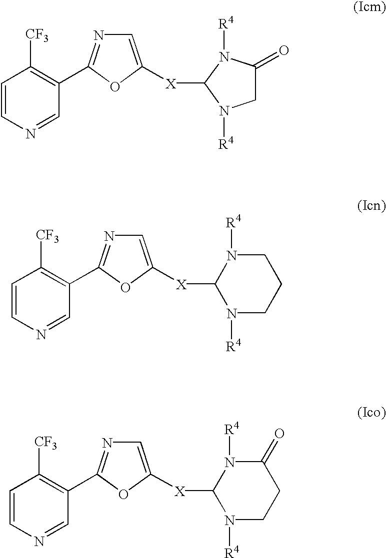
C1=CN=CC(C2=NC=C([X]C3N([R4])CC(=O)N3[R4])O2)=C1[CF3].C1=CN=CC(C2=NC=C([X]C3N([R4])CCCN3[R4])O2)=C1[CF3].C1=CN=CC(C2=NC=C([X]C3N([R4])CCC(=O)N3[R4])O2)=C1[CF3]
